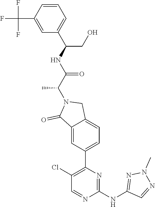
C1=C(C(F)(F)F)C=CC=C1C(NC(C(N1C(=O)C2=CC(C3=C(Cl)C=NC(NC4=NN(C)N=C4)=N3)=CC=C2C1)C)=O)CO
